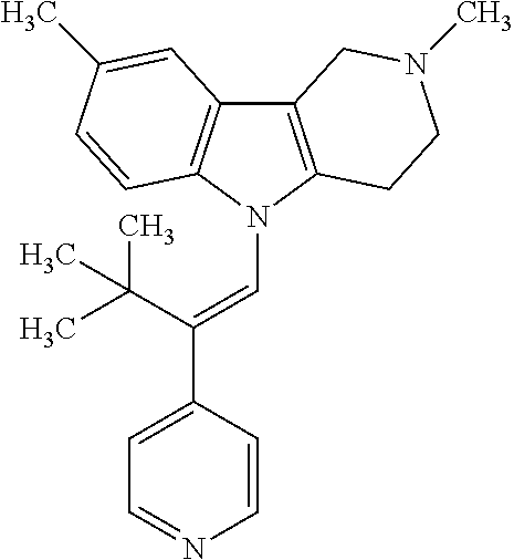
C12=C(N(C=C(C3=CC=NC=C3)C(C)(C)C)C3=C1C=C(C)C=C3)CCN(C)C2
